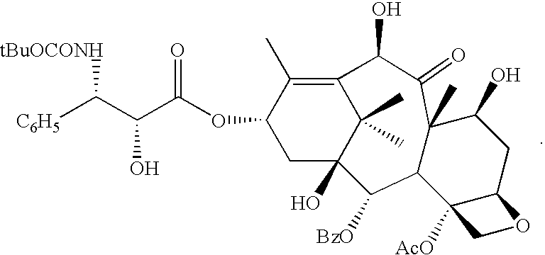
C1C2(O)C(C)(C)C(=C(C)C1OC(C(C([C6H5])[tBuOCONH])O)=O)C(O)C(=O)C1(C)C(C2[BzO])C2([AcO])C(CC1O)OC2
